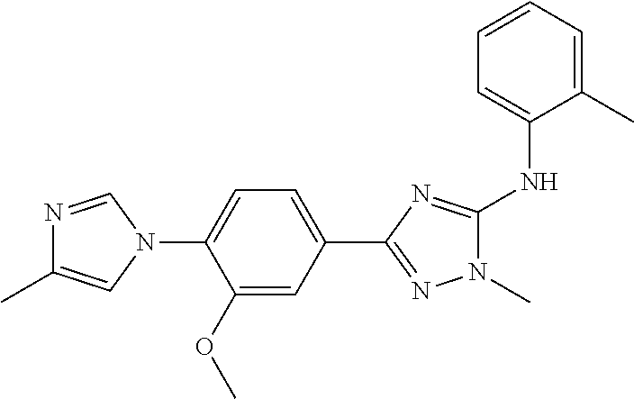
C1=C(N2C=NC(C)=C2)C(OC)=CC(C2=NN(C)C(NC3=CC=CC=C3C)=N2)=C1
